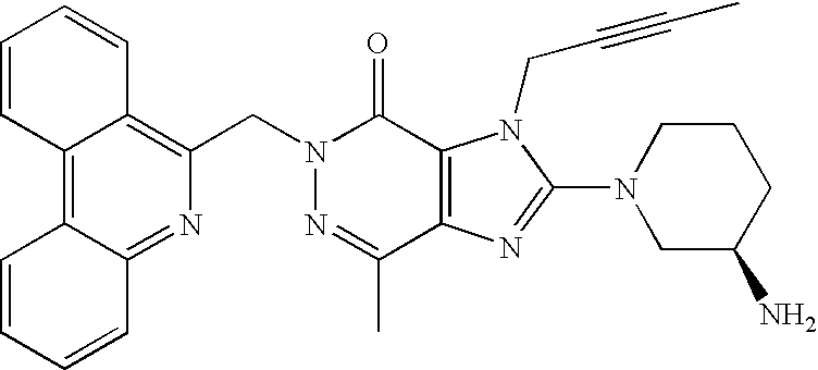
C1(CN2N=C(C)C3=C(C2=O)N(CC#CC)C(N2CC(N)CCC2)=N3)=C2C(=C3C(=N1)C=CC=C3)C=CC=C2
